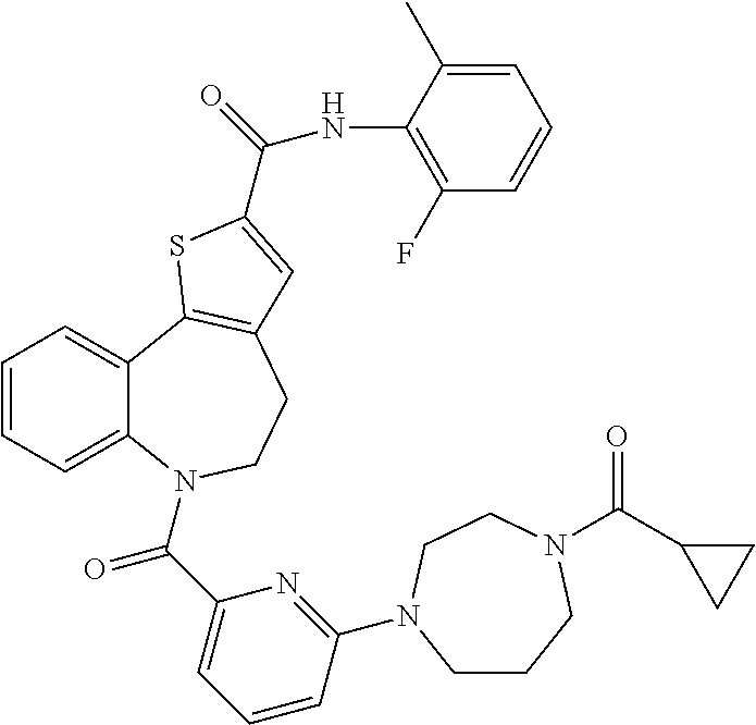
C1=CC=C2C(=C1)C1=C(CCN2C(C2=CC=CC(N3CCCN(C(C4CC4)=O)CC3)=N2)=O)C=C(C(=O)NC2=C(F)C=CC=C2C)S1
